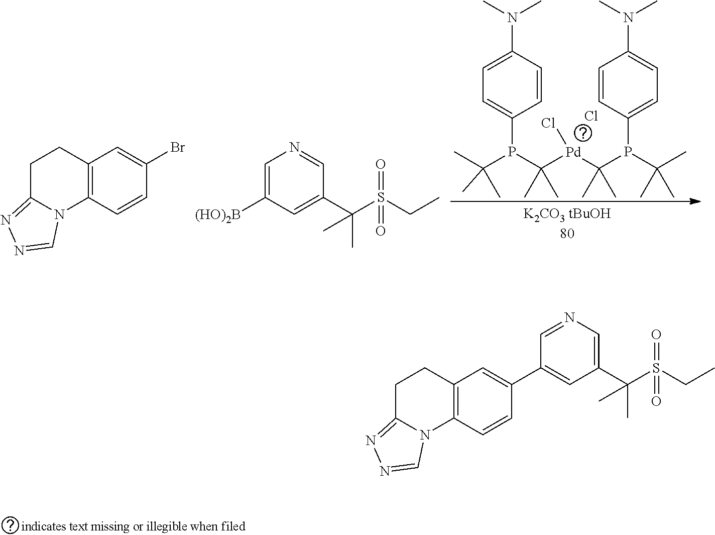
C12=C(C=CC(Br)=C1)N1C(=NN=C1)CC2.C1=C([(HO)2B])C=C(C(C)(S(CC)(=O)=O)C)C=N1.C1=CC(N(C)C)=CC=C1P(C(C)(C)C)C([Pd](C(P(C(C)(C)C)C1=CC=C(N(C)C)C=C1)(C)C)Cl)(C)C.Cl.C12=C(C=CC(C3=CC(C(C)(S(CC)(=O)=O)C)=CN=C3)=C1)N1C(=NN=C1)CC2
